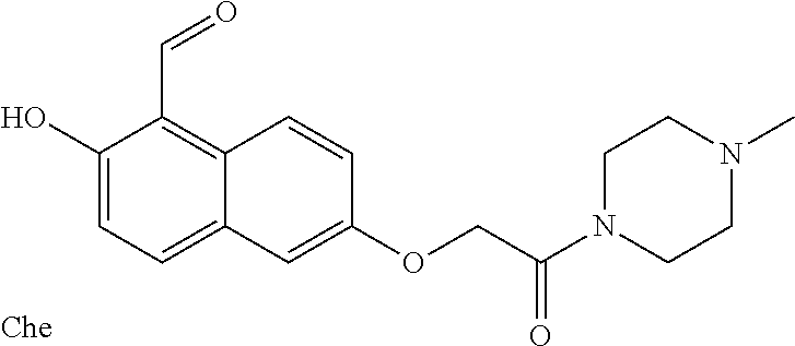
O(CC(N1CCN(C)CC1)=O)C1=CC2=CC=C(O)C(C=O)=C2C=C1
